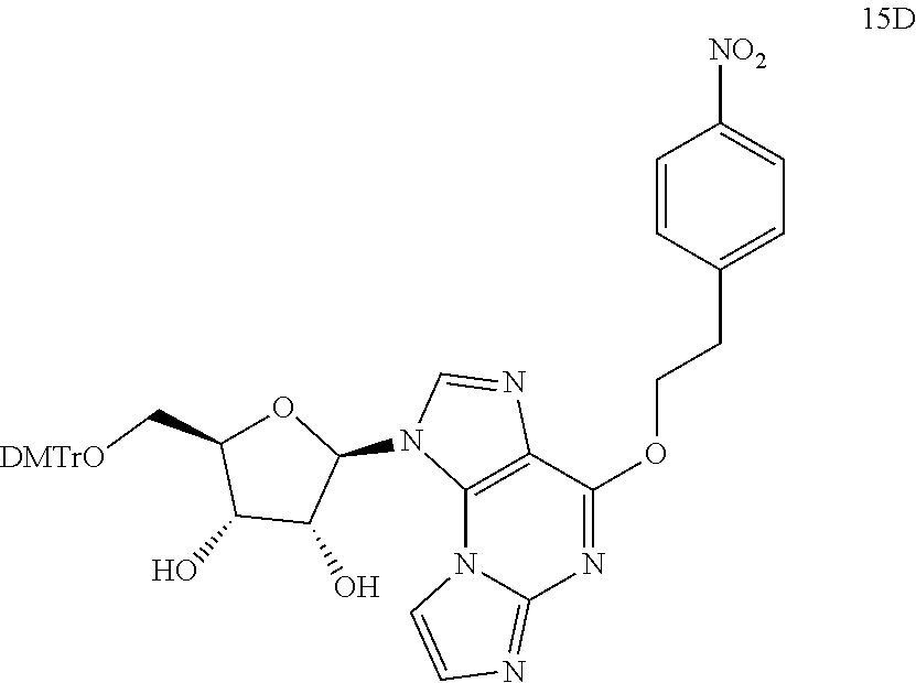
O(CCC1=CC=C([NO2])C=C1)C1=NC2=NC=CN2C2=C1N=CN2C1OC(C[DMTrO])C(O)C1O
